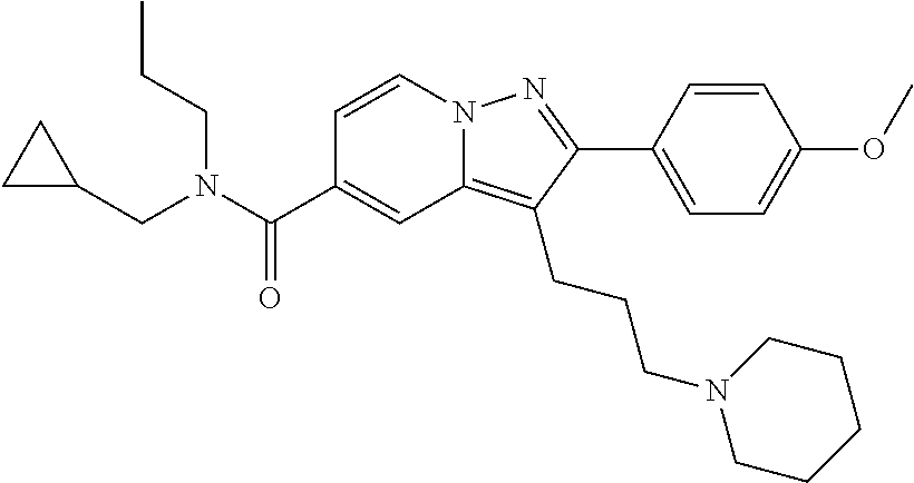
C1=CN2C(=C(CCCN3CCCCC3)C(C3=CC=C(OC)C=C3)=N2)C=C1C(N(CC1CC1)CCC)=O
